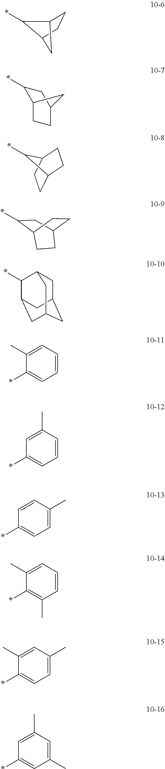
*C1C2CCC1C2.*C1C2CCC(C1)C2.*C1C2CCC1CC2.*C1CC2CCC1CC2.*C1C2CC3CC(CC1C3)C2.CC1=CC=CC=C1*.C1=C(C)C=CC=C1*.C1=CC(C)=CC=C1*.C1(C)=CC=CC(C)=C1*.C1(C)=CC(C)=CC=C1*.C1=C(C)C=C(C)C=C1*
